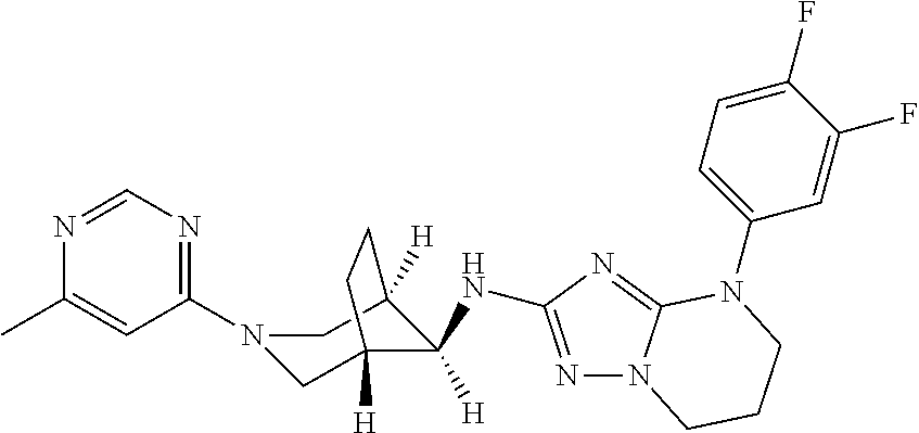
C1(N2CC3([H])C([H])(NC4=NN5C(=N4)N(C4=CC=C(F)C(F)=C4)CCC5)C([H])(C2)CC3)=NC=NC(C)=C1
